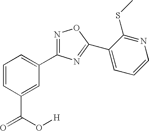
C1=CC(C(=O)O[H])=CC(C2=NOC(C3=CC=CN=C3SC)=N2)=C1
